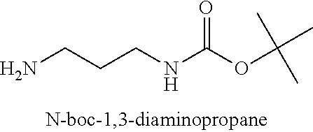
NCCCNC(OC(C)(C)C)=O
